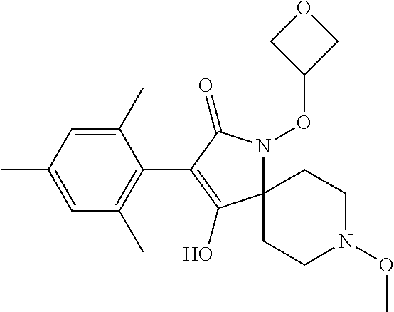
C1(C)=CC(C)=CC(C)=C1C1=C(O)C2(N(OC3COC3)C1=O)CCN(OC)CC2
